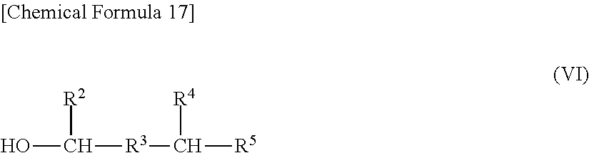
OC([R2])[R3]C([R5])[R4]
